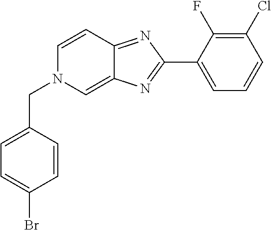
C1(C2=NC3=CN(CC4=CC=C(Br)C=C4)C=CC3=N2)=CC=CC(Cl)=C1F
